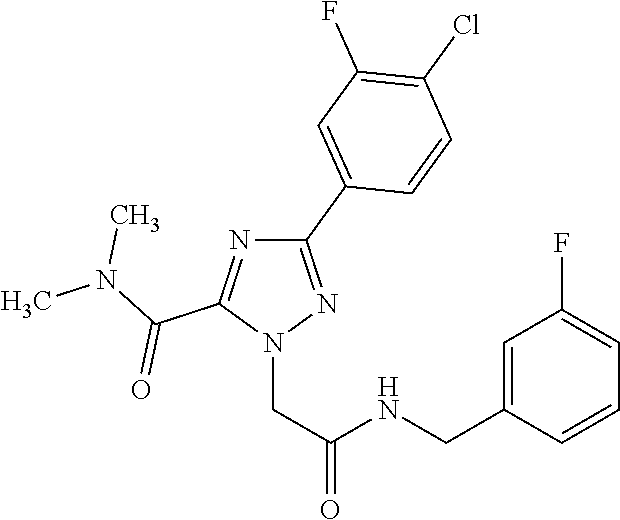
C1(C2=CC(F)=C(Cl)C=C2)=NN(CC(=O)NCC2=CC(F)=CC=C2)C(C(N(C)C)=O)=N1
